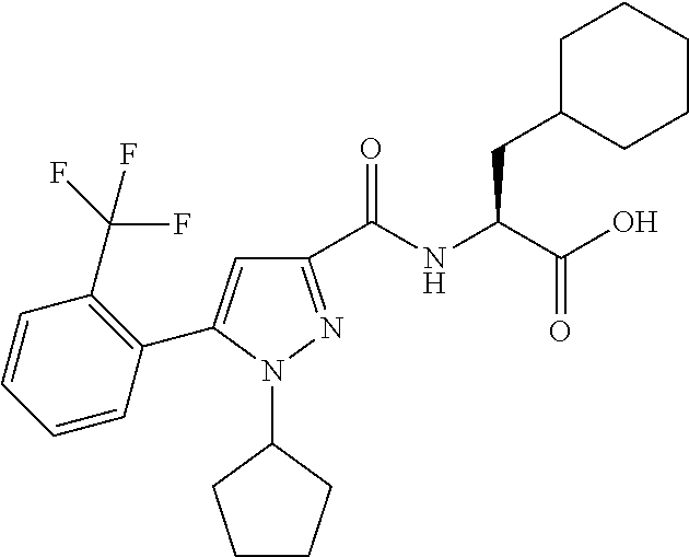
C1(C(NC(C(O)=O)CC2CCCCC2)=O)=NN(C2CCCC2)C(C2=C(C(F)(F)F)C=CC=C2)=C1
